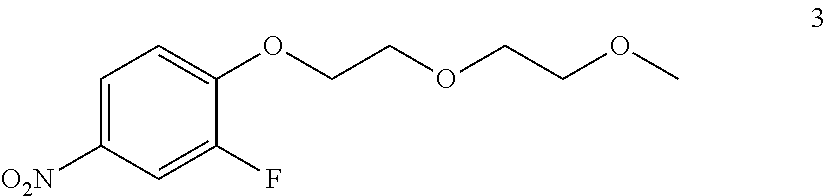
C1=C([O2N])C=C(F)C(OCCOCCOC)=C1
